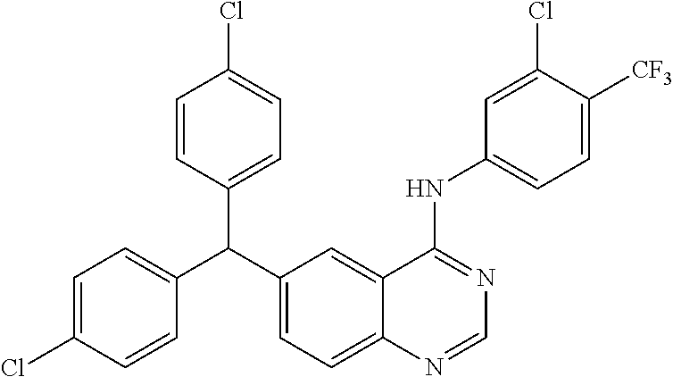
C1=C(Cl)C=CC(C(C2=CC=C3C(=C2)C(NC2=CC=C([CF3])C(Cl)=C2)=NC=N3)C2=CC=C(Cl)C=C2)=C1
